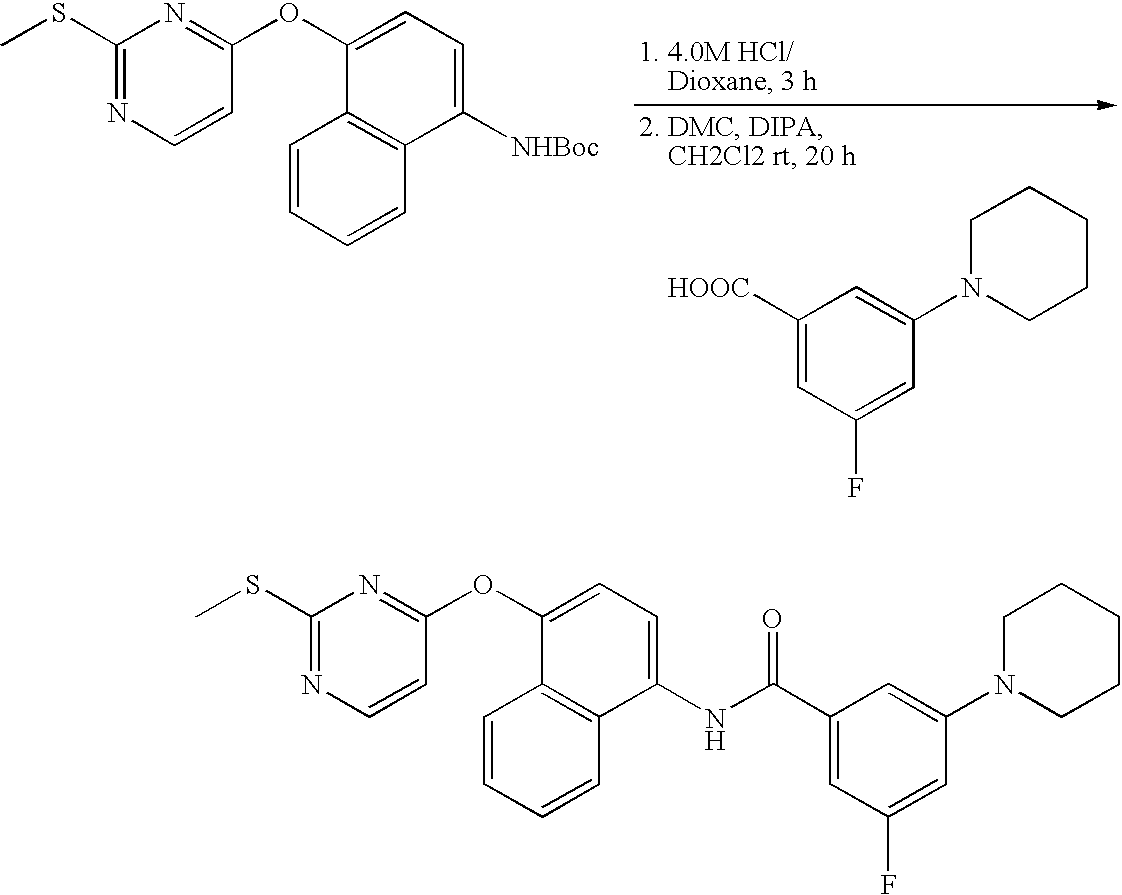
C1([HOOC])=CC(F)=CC(N2CCCCC2)=C1.C1(SC)=NC=CC(OC2=CC=C([NHBoc])C3=C2C=CC=C3)=N1.C1(SC)=NC=CC(OC2=CC=C(NC(C3=CC(F)=CC(N4CCCCC4)=C3)=O)C3=C2C=CC=C3)=N1
